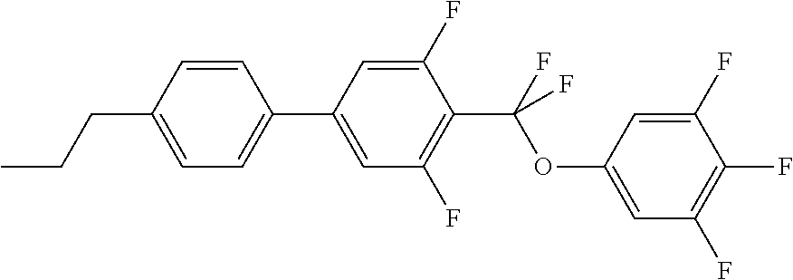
C1=CC(CCC)=CC=C1C1=CC(F)=C(C(F)(OC2=CC(F)=C(F)C(F)=C2)F)C(F)=C1
